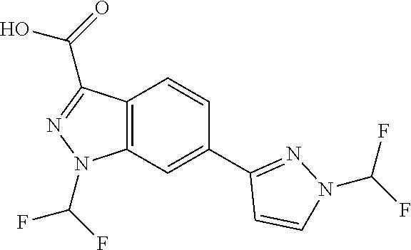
C12=C(C=C(C3=NN(C(F)F)C=C3)C=C1)N(C(F)F)N=C2C(=O)O
